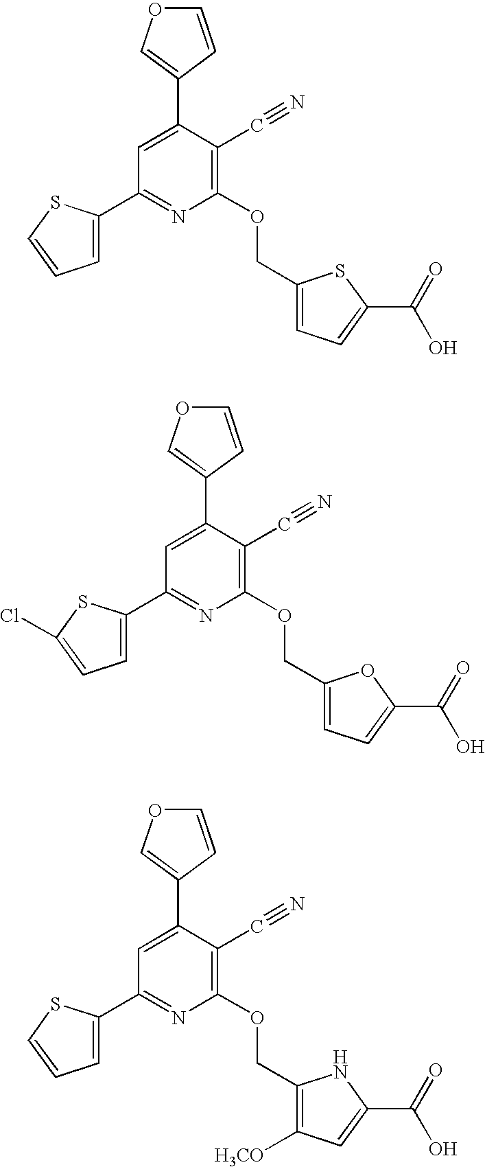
C1=C(C2=COC=C2)C(C#N)=C(OCC2=CC=C(C(O)=O)S2)N=C1C1=CC=CS1.C1=C(C2=COC=C2)C(C#N)=C(OCC2=CC=C(C(O)=O)O2)N=C1C1=CC=C(Cl)S1.C1=C(C2=COC=C2)C(C#N)=C(OCC2=C([H3CO])C=C(C(O)=O)N2)N=C1C1=CC=CS1
